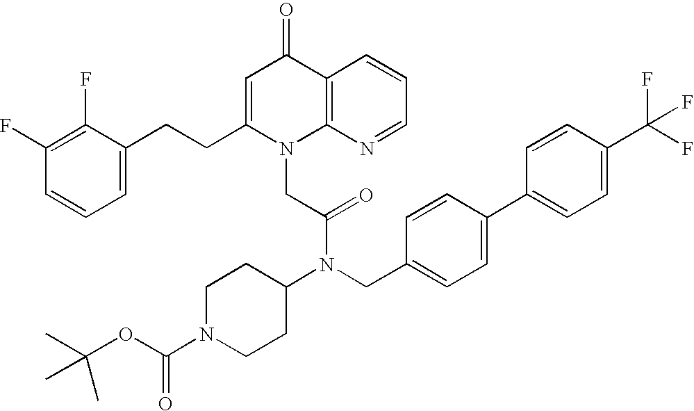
C1=C(CCC2=CC=CC(F)=C2F)N(CC(N(C2CCN(C(OC(C)(C)C)=O)CC2)CC2=CC=C(C3=CC=C(C(F)(F)F)C=C3)C=C2)=O)C2=C(C1=O)C=CC=N2
